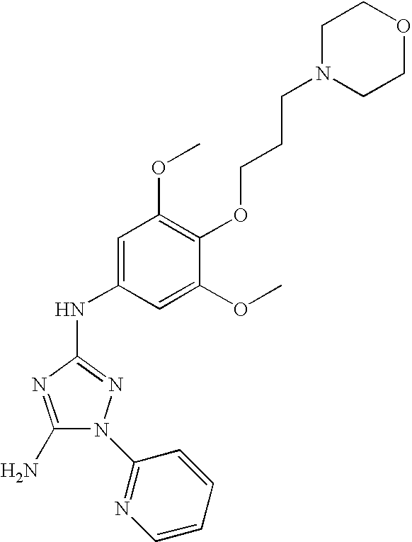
C1(N)=NC(NC2=CC(OC)=C(OCCCN3CCOCC3)C(OC)=C2)=NN1C1=NC=CC=C1
